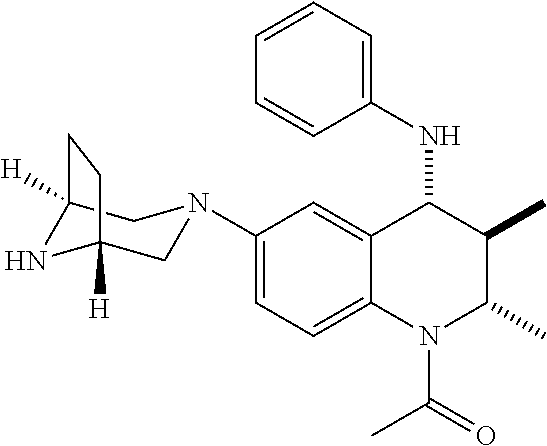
C1(N2CC3([H])NC([H])(C2)CC3)=CC=C2C(=C1)C(NC1=CC=CC=C1)C(C)C(C)N2C(=O)C
